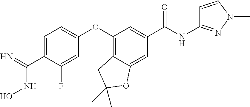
C1=C(C(NO)=N)C(F)=CC(OC2=C3C(=CC(C(NC4=NN(C)C=C4)=O)=C2)OC(C)(C)C3)=C1
